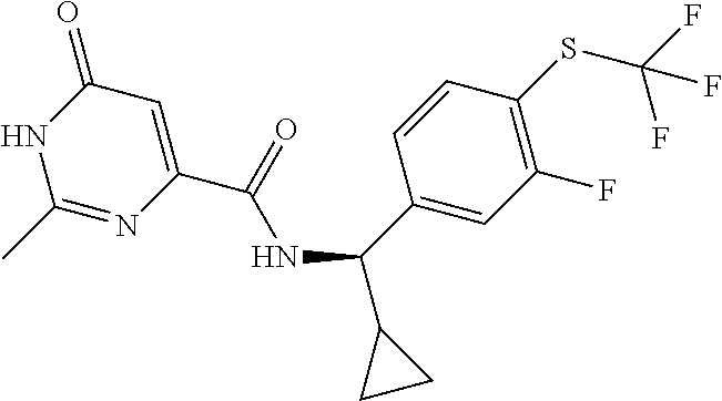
C1(C(NC(=O)C2=CC(=O)NC(C)=N2)C2CC2)=CC(F)=C(SC(F)(F)F)C=C1
